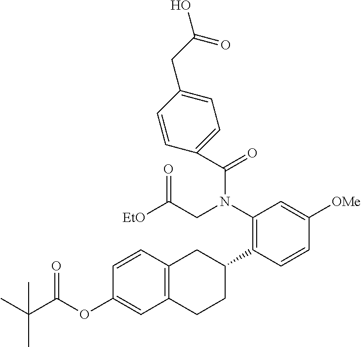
CC(C(=O)OC1=CC2=C(C=C1)CC(C1=C(N(C(=O)C3=CC=C(CC(O)=O)C=C3)CC(=O)[EtO])C=C([OMe])C=C1)CC2)(C)C
